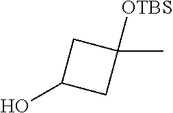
OC1CC(C)([OTBS])C1
